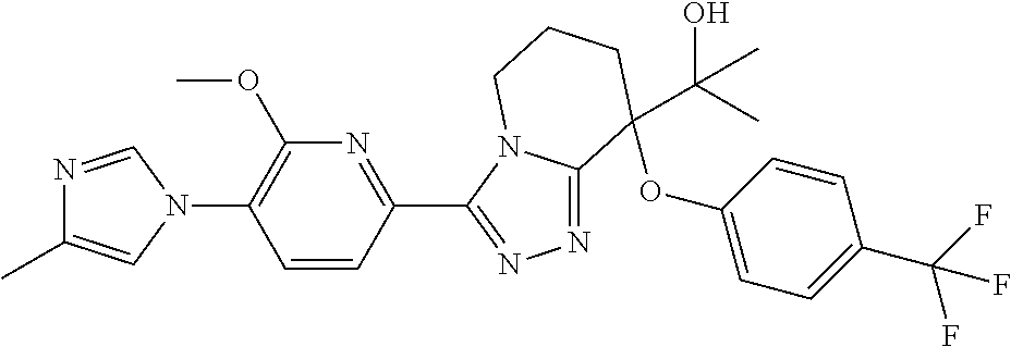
N1=CN(C2=C(OC)N=C(C3=NN=C4N3CCCC4(OC3=CC=C(C(F)(F)F)C=C3)C(O)(C)C)C=C2)C=C1C
